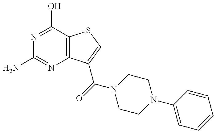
NC1=NC2=C(C(O)=N1)SC=C2C(=O)N1CCN(C2=CC=CC=C2)CC1
